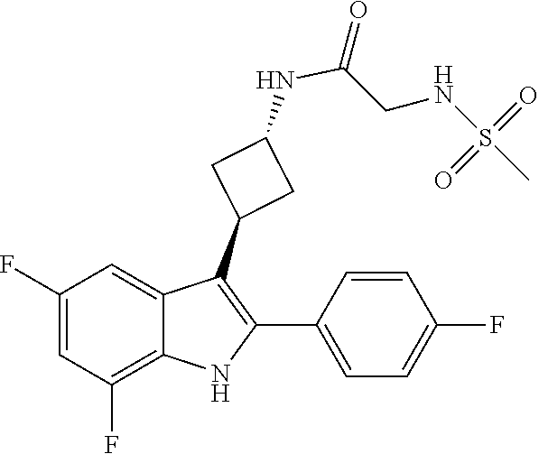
S(NCC(=O)NC1CC(C2=C(C3=CC=C(F)C=C3)NC3=C(F)C=C(F)C=C23)C1)(=O)(=O)C
